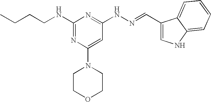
C(CNC1=NC(N2CCOCC2)=CC(NN=CC2=CNC3=CC=CC=C23)=N1)CC
